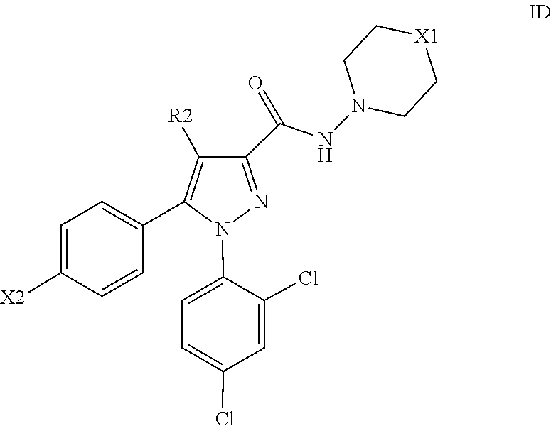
C1=C(N2C(C3=CC=C([X2])C=C3)=C([R2])C(C(NN3CC[X1]CC3)=O)=N2)C(Cl)=CC(Cl)=C1
